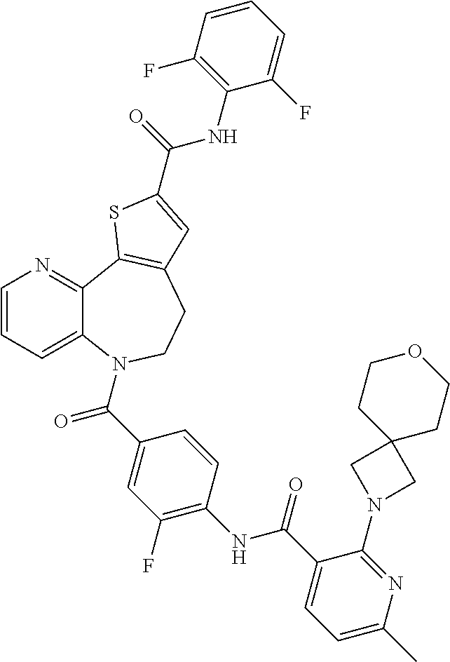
C1=CC=C2C(=N1)C1=C(CCN2C(C2=CC(F)=C(NC(C3=CC=C(C)N=C3N3CC4(C3)CCOCC4)=O)C=C2)=O)C=C(C(=O)NC2=C(F)C=CC=C2F)S1
